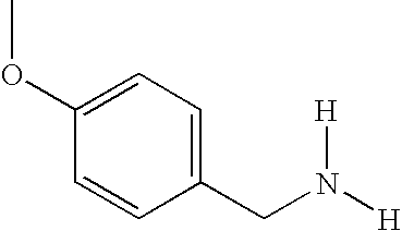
C1=CC(CN([H])[H])=CC=C1OC
